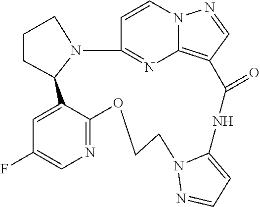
C1=CN2C3=C(C=N2)C(=O)NC2=CC=NN2CCOC2=NC=C(F)C=C2C2CCCN2C1=N3
